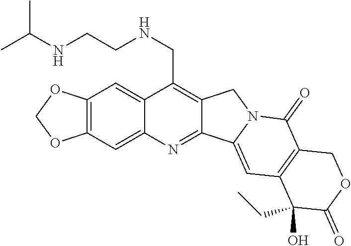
O1COC2=C1C=C1C(CNCCNC(C)C)=C3C(=NC1=C2)C1=CC2=C(C(=O)N1C3)COC(=O)C2(CC)O
